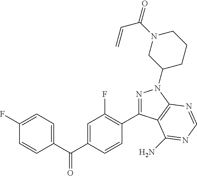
C1(C(C2=CC(F)=C(C3=NN(C4CCCN(C(=O)C=C)C4)C4=C3C(N)=NC=N4)C=C2)=O)=CC=C(F)C=C1
